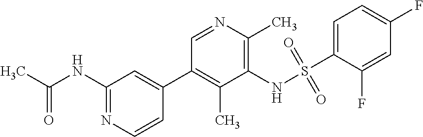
C1(NC(C)=O)=NC=CC(C2=C(C)C(NS(C3=CC=C(F)C=C3F)(=O)=O)=C(C)N=C2)=C1
